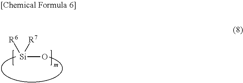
[R6][Si]([R7])O
